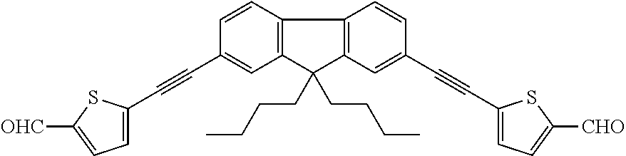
C12=C(C(CCCC)(CCCC)C3=C1C=CC(C#CC1=CC=C([CHO])S1)=C3)C=C(C#CC1=CC=C([OHC])S1)C=C2
